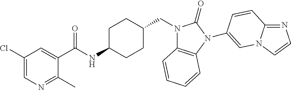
C1(Cl)=CN=C(C)C(C(NC2CCC(CN3C4=C(N(C5=CN6C(=NC=C6)C=C5)C3=O)C=CC=C4)CC2)=O)=C1
